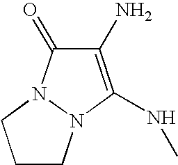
C1(N)=C(NC)N2N(C1=O)CCC2
